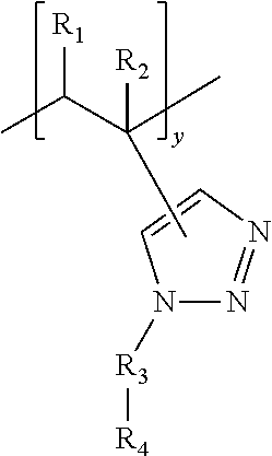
N1([R3][R4])N=NC=C1.CC(C(C)[R1])(C)[R2]
